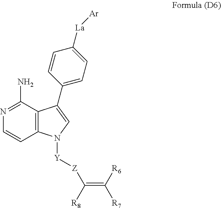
N1=C(N)C2=C(C=C1)N([Y][Z]C(=C([R6])[R7])[R8])C=C2C1=CC=C([La][Ar])C=C1
